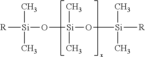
C[Si](O[Si](C)(C)[R])(C)O[Si](C)(C)[R]
